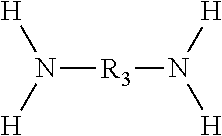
N([R3]N([H])[H])([H])[H]
